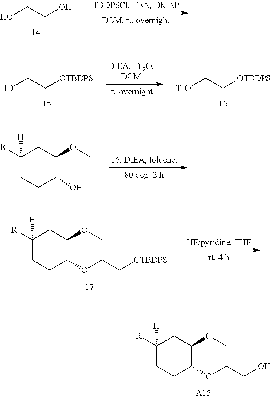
OCCO.OCC[OTBDPS].[TfO]CC[OTBDPS].C1([H])([R])CCC(O)C(OC)C1.C1([H])([R])CCC(OCC[OTBDPS])C(OC)C1.C1([H])([R])CCC(OCCO)C(OC)C1.[A15]
